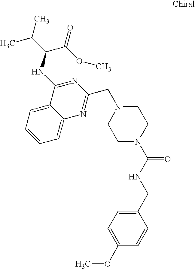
C1=CC=C2C(=C1)C(NC(C(=O)OC)C(C)C)=NC(CN1CCN(C(NCC3=CC=C(OC)C=C3)=O)CC1)=N2
